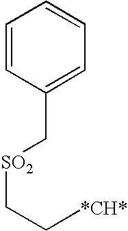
C1=CC(C[SO2]CC[*CH*])=CC=C1
